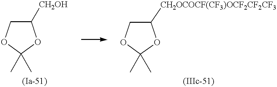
C1([CH2OH])COC(C)(C)O1.C1OC(C)(C)OC1[CH2OCOCF(CF3)OCF2CF2CF3]
